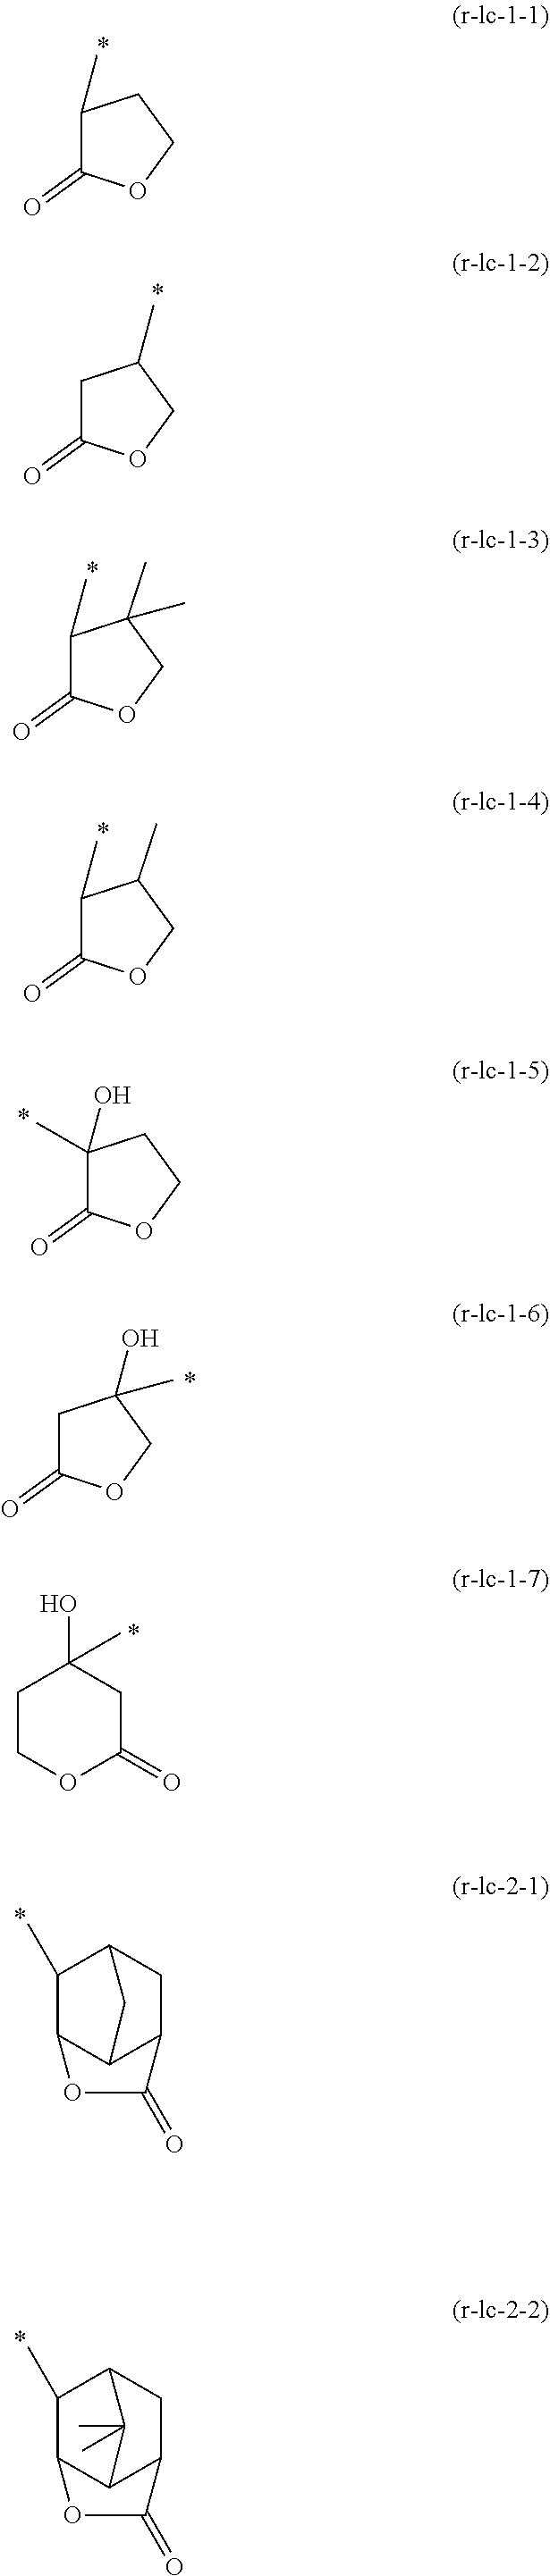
C1(C)C(=O)OCC1.C1C(=O)OCC1C.C1(C)C(=O)OCC1(C)C.C1(C)C(=O)OCC1C.C1(O)(C)C(=O)OCC1.C1C(=O)OCC1(O)C.C1COC(=O)CC1(C)O.C1(C)C2C3C(CC1C3)C(=O)O2.C1(C)C2C3C(CC1C3(C)C)C(=O)O2
